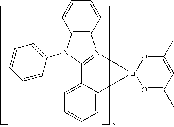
C12=C(N3=C(N1C1=CC=CC=C1)C1=CC=CC=C1[Ir]31O=C(C)C=C(C)O1)C=CC=C2
